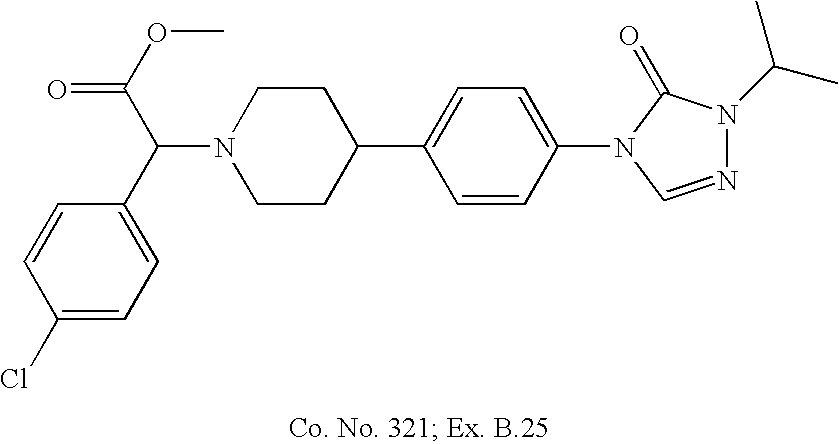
N1(C(C2=CC=C(Cl)C=C2)C(OC)=O)CCC(C2=CC=C(N3C=NN(C(C)C)C3=O)C=C2)CC1
